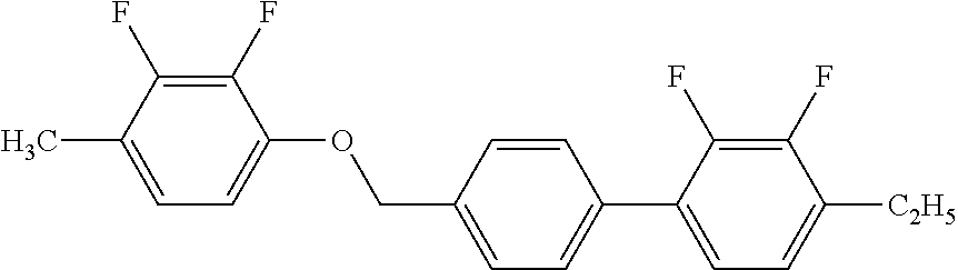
C1(F)=C(F)C(C)=CC=C1OCC1=CC=C(C2=CC=C([C2H5])C(F)=C2F)C=C1
